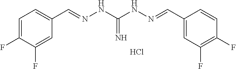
C1=C(F)C(F)=CC(C=NNC(NN=CC2=CC(F)=C(F)C=C2)=N)=C1.Cl
